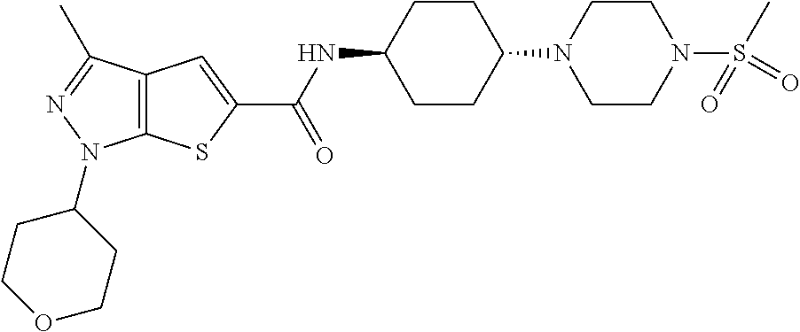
C12=C(SC(C(NC3CCC(N4CCN(S(C)(=O)=O)CC4)CC3)=O)=C1)N(C1CCOCC1)N=C2C
